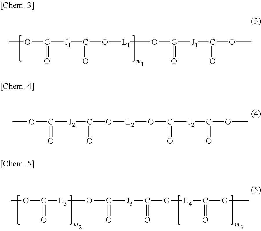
COC([J1]C(O[L1]OC([J1]C(OC)=O)=O)=O)=O.COC([J2]C(O[L2]OC([J2]C(OC)=O)=O)=O)=O.COC([L3]OC([J3]C(O[L4]C(OC)=O)=O)=O)=O
